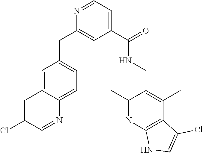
C1=C2C(=CC=C1CC1=CC(C(NCC3=C(C)C4=C(N=C3C)NC=C4Cl)=O)=CC=N1)N=CC(Cl)=C2
